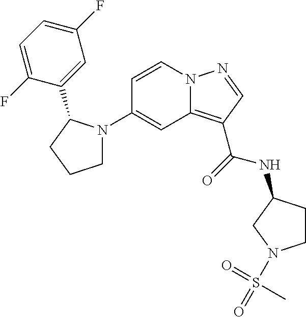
C1(N2CCCC2C2=CC(F)=CC=C2F)=CC2=C(C(=O)NC3CCN(S(=O)(=O)C)C3)C=NN2C=C1
